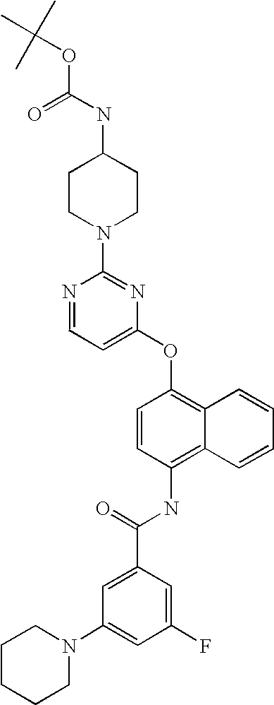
N1=CC=C(OC2=C3C(=C(NC(C4=CC(N5CCCCC5)=CC(F)=C4)=O)C=C2)C=CC=C3)N=C1N1CCC(NC(OC(C)(C)C)=O)CC1
